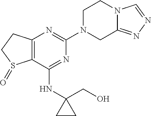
C12=C(C(NC3(CO)CC3)=NC(N3CC4=NN=CN4CC3)=N1)S(=O)CC2
